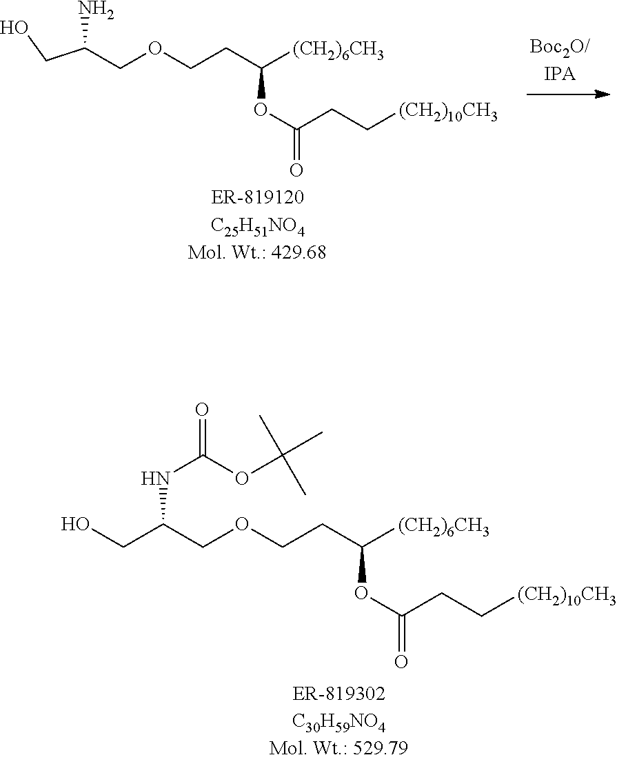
C(COCCC([(CH2)6CH3])OC(CC[(CH2)10CH3])=O)(NC(=O)OC(C)(C)C)CO.C(COCCC([(CH2)6CH3])OC(CC[(CH2)10CH3])=O)(N)CO
